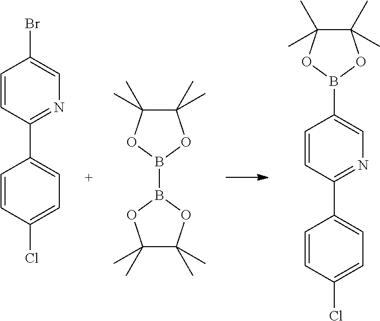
C1=CC(C2=CC=C(Cl)C=C2)=NC=C1Br.C1(C)(C)C(C)(C)OB(B2OC(C)(C)C(C)(C)O2)O1.C1=CC(C2=CC=C(Cl)C=C2)=NC=C1B1OC(C)(C)C(C)(C)O1
